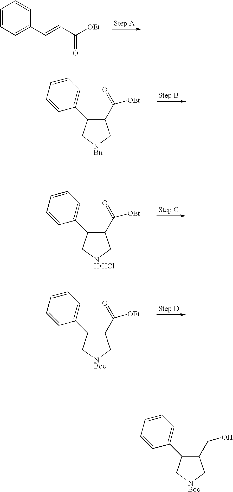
C1=CC=C(C=CC(=O)[OEt])C=C1.C1(C2C(C([OEt])=O)C[NBn]C2)=CC=CC=C1.C1(C2C(C([OEt])=O)C[NHHCl]C2)=CC=CC=C1.C1(C2C(C([OEt])=O)C[NBoc]C2)=CC=CC=C1.C1(C2C(CO)C[NBoc]C2)=CC=CC=C1
